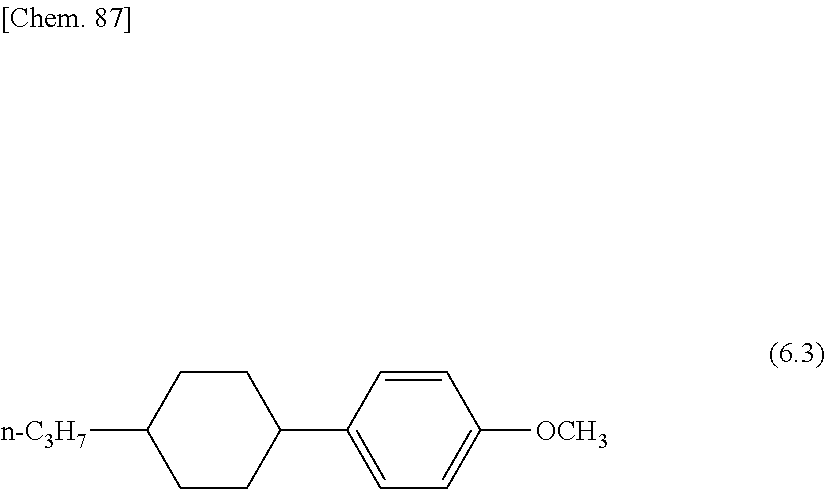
C1CC([n-C3H7])CCC1C1=CC=C([OCH3])C=C1
